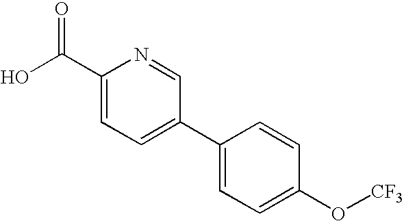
OC(C1=CC=C(C2=CC=C(O[CF3])C=C2)C=N1)=O
